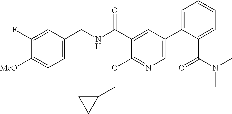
C1=C(CNC(C2=CC(C3=CC=CC=C3C(N(C)C)=O)=CN=C2OCC2CC2)=O)C=C(F)C([MeO])=C1
